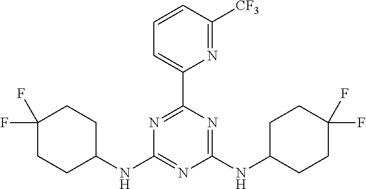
N1=C(C2=CC=CC([CF3])=N2)N=C(NC2CCC(F)(F)CC2)N=C1NC1CCC(F)(F)CC1
